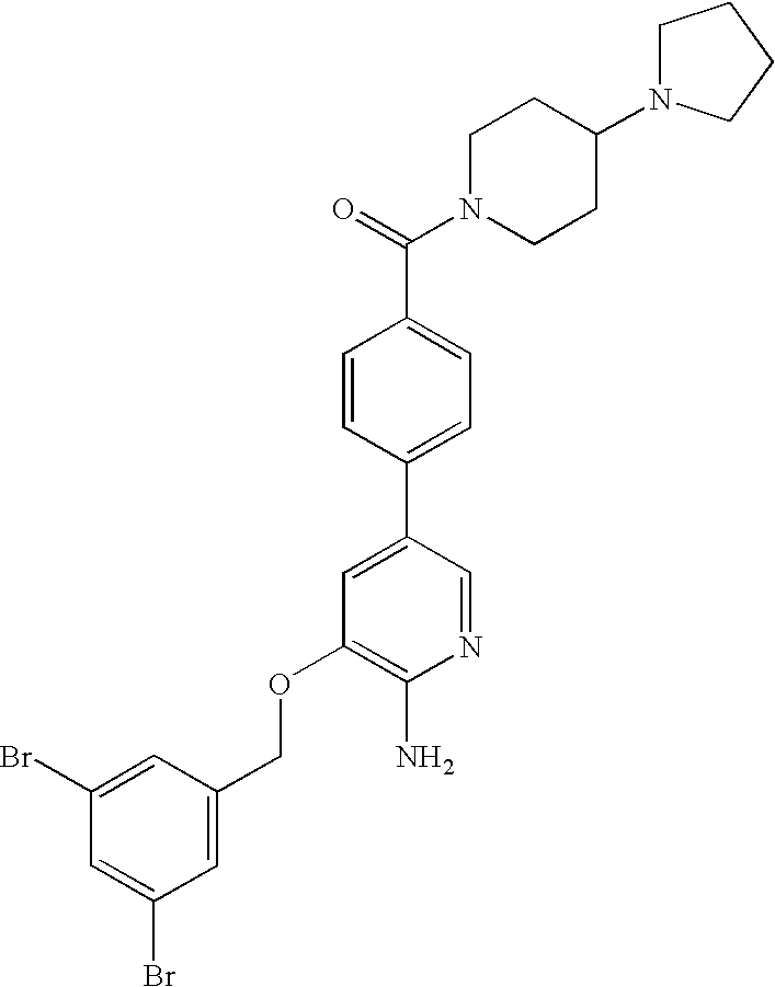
C(OC1=C(N)N=CC(C2=CC=C(C(=O)N3CCC(N4CCCC4)CC3)C=C2)=C1)C1=CC(Br)=CC(Br)=C1
